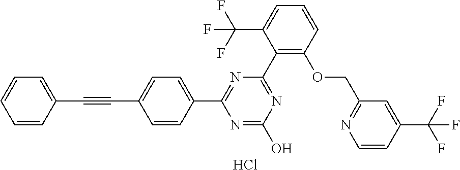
N1=C(C2=C(OCC3=NC=CC(C(F)(F)F)=C3)C=CC=C2C(F)(F)F)N=C(C2=CC=C(C#CC3=CC=CC=C3)C=C2)N=C1O.Cl
